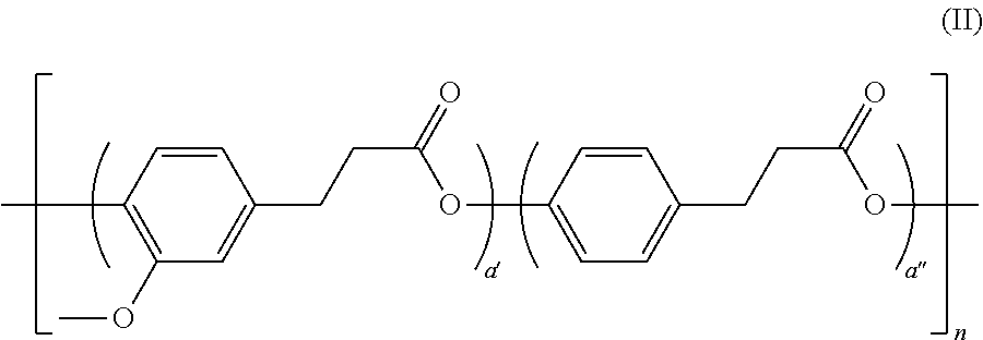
C1=CC(C)=C(OC)C=C1CCC(OC1=CC=C(CCC(=O)OC)C=C1)=O
